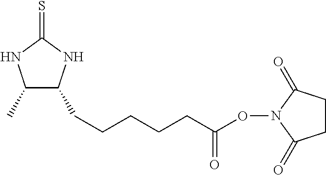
C1(C)C(CCCCCC(=O)ON2C(=O)CCC2=O)NC(=S)N1
